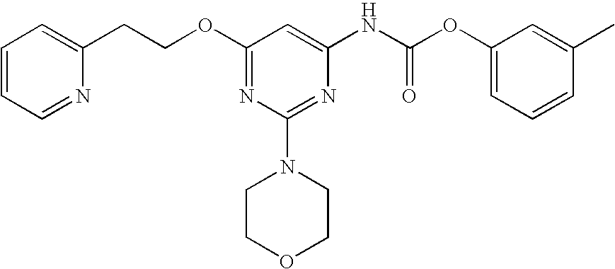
C1=CC=NC(CCOC2=NC(N3CCOCC3)=NC(NC(OC3=CC=CC(C)=C3)=O)=C2)=C1
